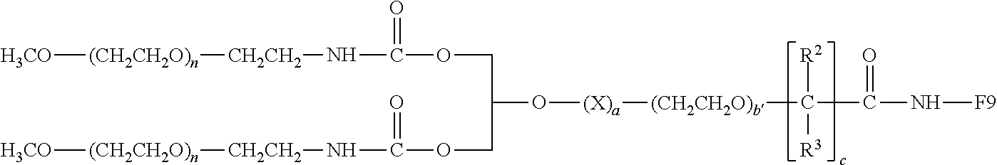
[H3CO][(CH2CH2O)n][CH2CH2]NC(=O)OCC(O[(X)a][(CH2CH2O)b]C([R2])([R3])C(N[F9])=O)COC(N[CH2CH2][(CH2CH2O)n][H3CO])=O
